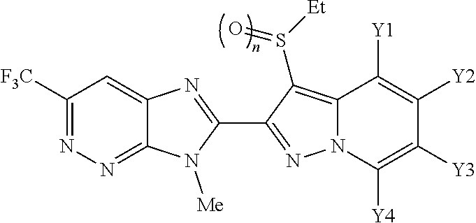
C12=NN=C([F3C])C=C1N=C(C1=NN3C(=C1S([Et])=O)C([Y1])=C([Y2])C([Y3])=C3[Y4])N2[Me]
